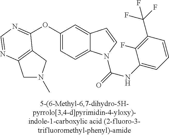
O(C1=CC=C2C(=C1)C=CN2C(=O)NC1=CC=CC(C(F)(F)F)=C1F)C1=NC=NC2=C1CN(C)C2
